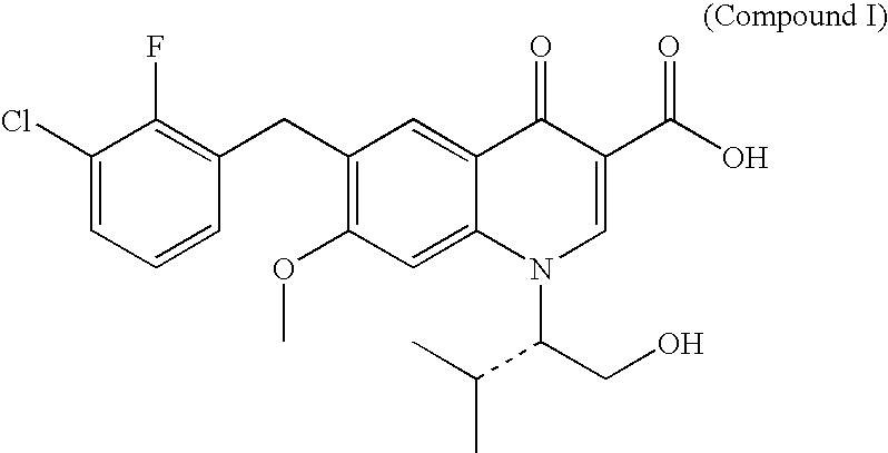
C1(Cl)=CC=CC(CC2=C(OC)C=C3C(=C2)C(=O)C(C(O)=O)=CN3C(CO)C(C)C)=C1F
